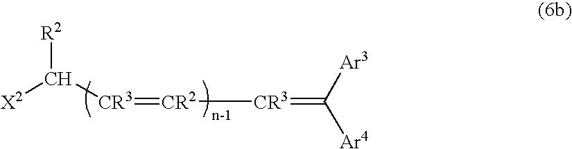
[CR3](=C([Ar3])[Ar4])[CR2]=[CR3]C([R2])[X2]
